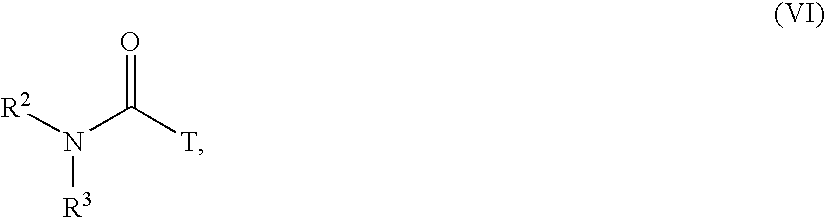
N(C([T])=O)([R2])[R3]
